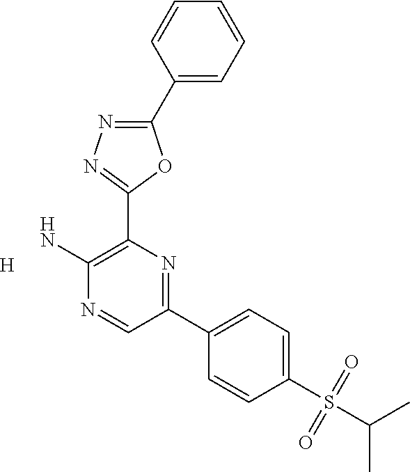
[H].NC1=C(C2=NN=C(C3=CC=CC=C3)O2)N=C(C2=CC=C(S(C(C)C)(=O)=O)C=C2)C=N1
